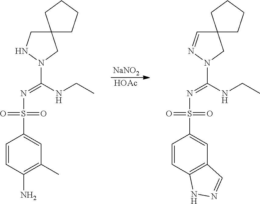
[NaNO2].[HOAc].C12(CNN(C(NCC)=NS(C3=CC(C)=C(N)C=C3)(=O)=O)C1)CCCC2.C12(C=NN(C(NCC)=NS(C3=CC4=C(C=C3)NN=C4)(=O)=O)C1)CCCC2
